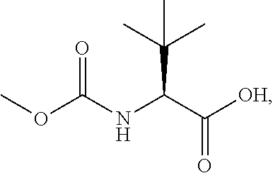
C(NC(C([OH])=O)C(C)(C)C)(OC)=O
